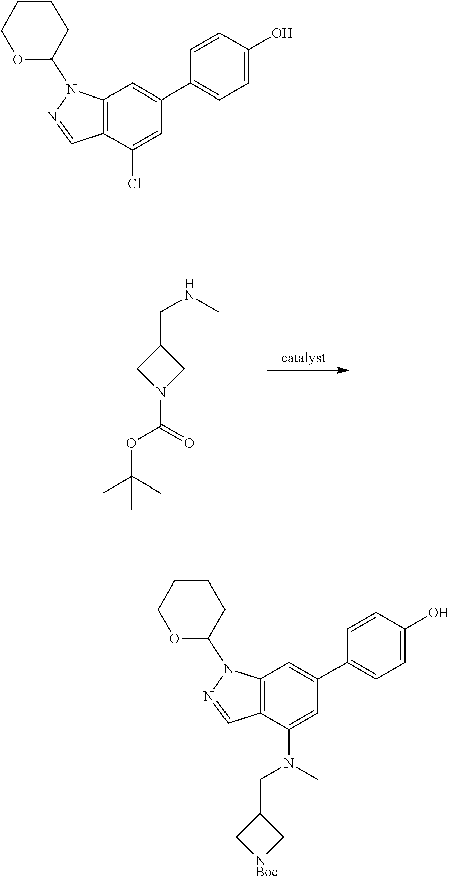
C12=C(C=C(C3=CC=C(O)C=C3)C=C1N(C)CC1C[NBoc]C1)N(C1CCCCO1)N=C2.C12=C(C=C(C3=CC=C(O)C=C3)C=C1Cl)N(C1CCCCO1)N=C2.C1(CNC)CN(C(=O)OC(C)(C)C)C1
